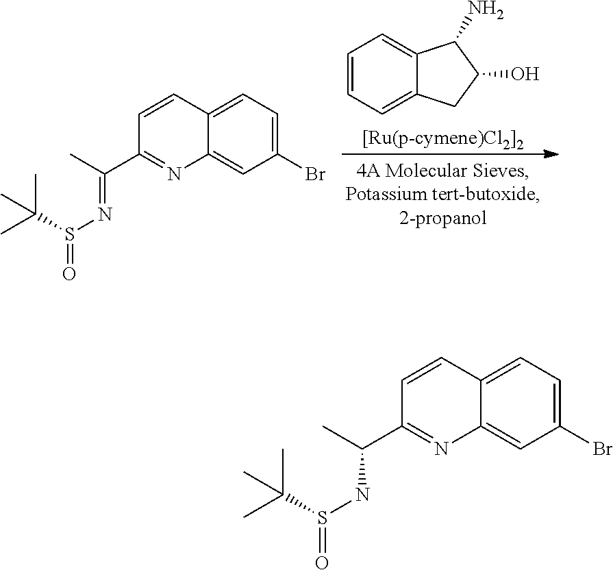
C1=CC=C2C(=C1)C(N)C(O)C2.C1=CC2=CC=C(Br)C=C2N=C1C(C)=NS(=O)C(C)(C)C.C1=CC2=CC=C(Br)C=C2N=C1C(C)NS(=O)C(C)(C)C
